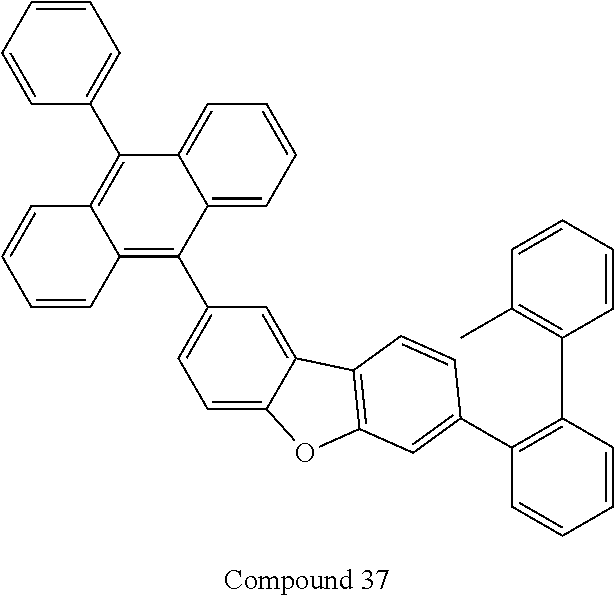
C12=C(C3=CC=C4C(=C3)C3=C(O4)C=C(C4=C(C5=C(C)C=CC=C5)C=CC=C4)C=C3)C3=CC=CC=C3C(C3=CC=CC=C3)=C1C=CC=C2
